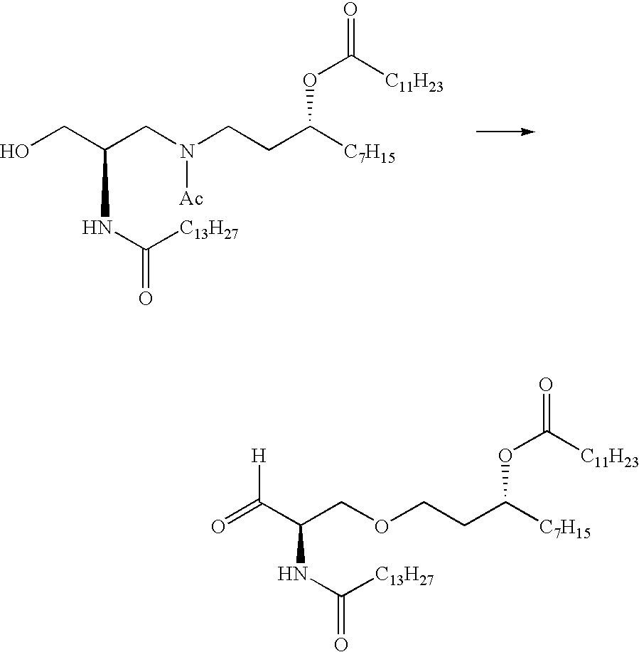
C(CN(CCC([C7H15])OC(=O)[C11H23])[Ac])(NC([C13H27])=O)CO.C(OCCC([C7H15])OC(=O)[C11H23])C(NC([C13H27])=O)C(=O)[H]
